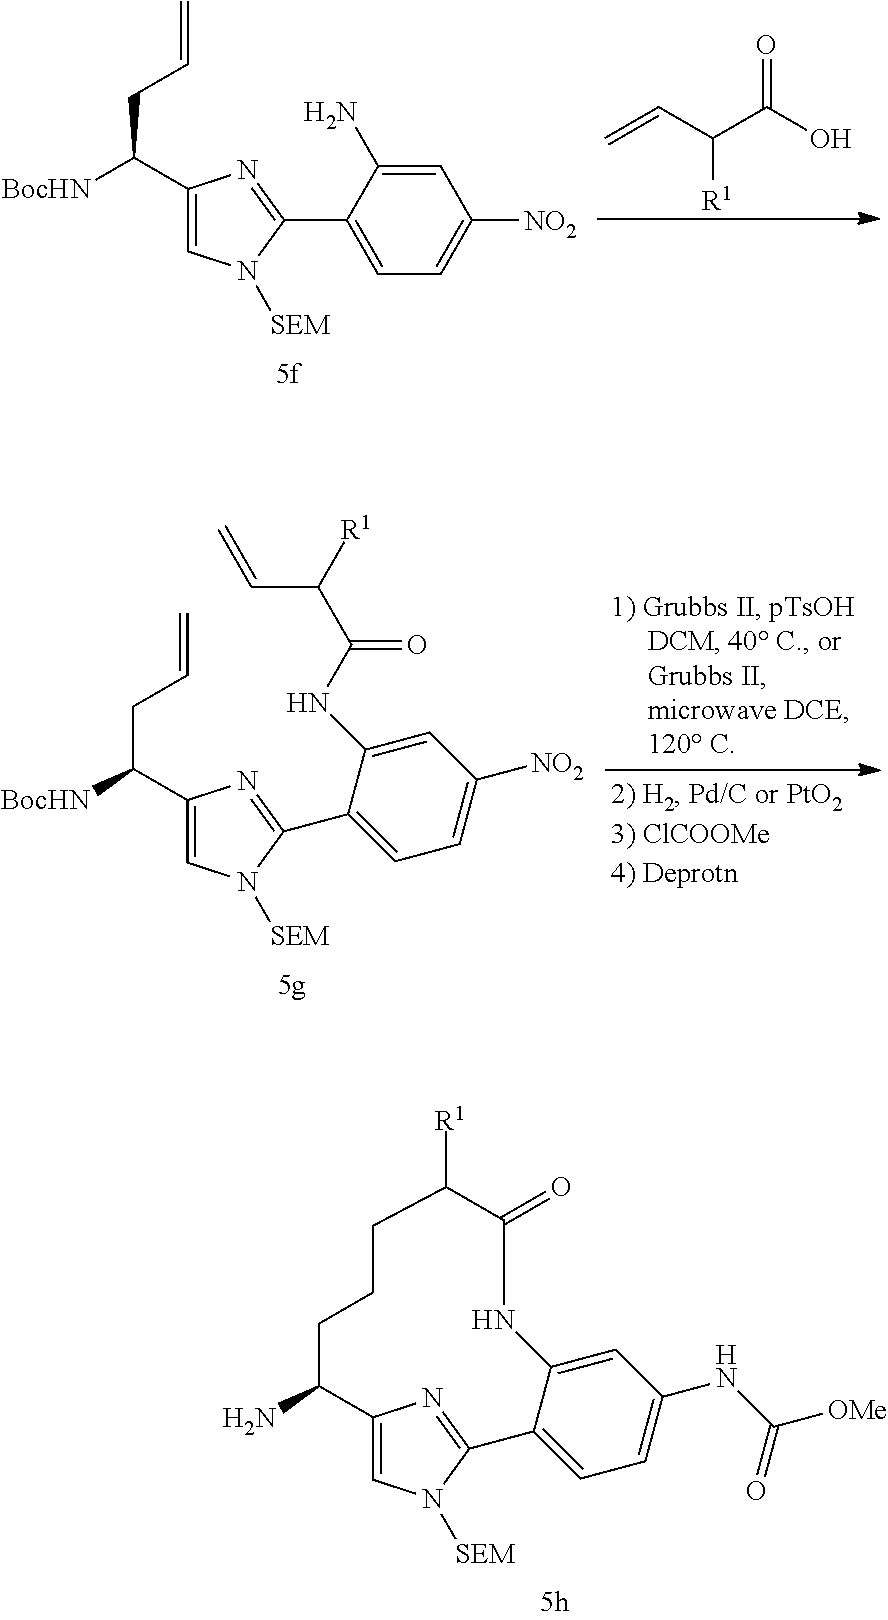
C12=CN([SEM])C(=N1)C1=CC=C(NC([OMe])=O)C=C1NC(=O)C([R1])CCCC2N.C=CC(C(O)=O)[R1].C1(C([BocHN])CC=C)=CN([SEM])C(C2=CC=C([NO2])C=C2N)=N1.C1(C([BocHN])CC=C)=CN([SEM])C(C2=CC=C([NO2])C=C2NC(C(C=C)[R1])=O)=N1
